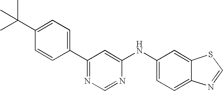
CC(C1=CC=C(C2=NC=NC(NC3=CC=C4C(=C3)SC=N4)=C2)C=C1)(C)C
